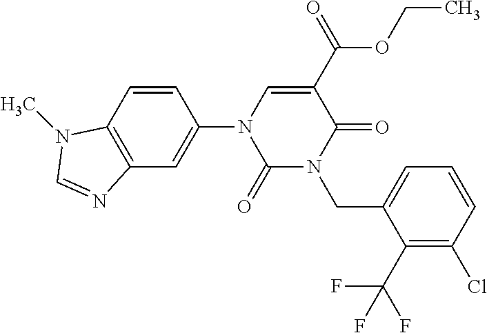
C1(=O)N(CC2=CC=CC(Cl)=C2C(F)(F)F)C(=O)C(C(=O)OCC)=CN1C1=CC2=C(C=C1)N(C)C=N2
